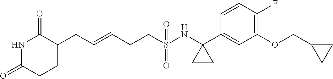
N1C(=O)CCC(CC=CCCS(NC2(C3=CC(OCC4CC4)=C(F)C=C3)CC2)(=O)=O)C1=O
